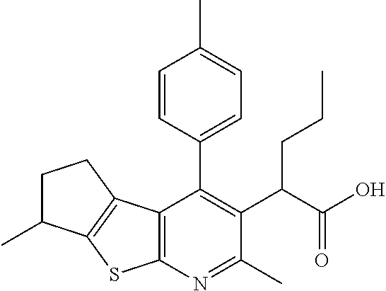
C12=C(N=C(C)C(C(C(O)=O)CCC)=C1C1=CC=C(C)C=C1)SC1=C2CCC1C
